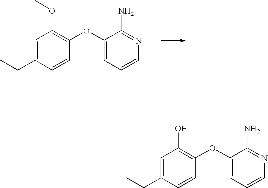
C1=C(CC)C=CC(OC2=CC=CN=C2N)=C1OC.C1=C(CC)C=CC(OC2=CC=CN=C2N)=C1O
